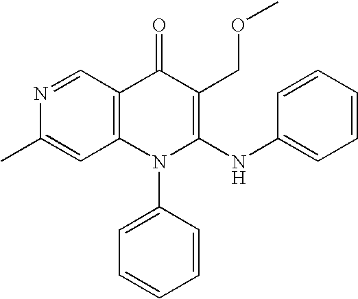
N1=CC2=C(C=C1C)N(C1=CC=CC=C1)C(NC1=CC=CC=C1)=C(COC)C2=O
